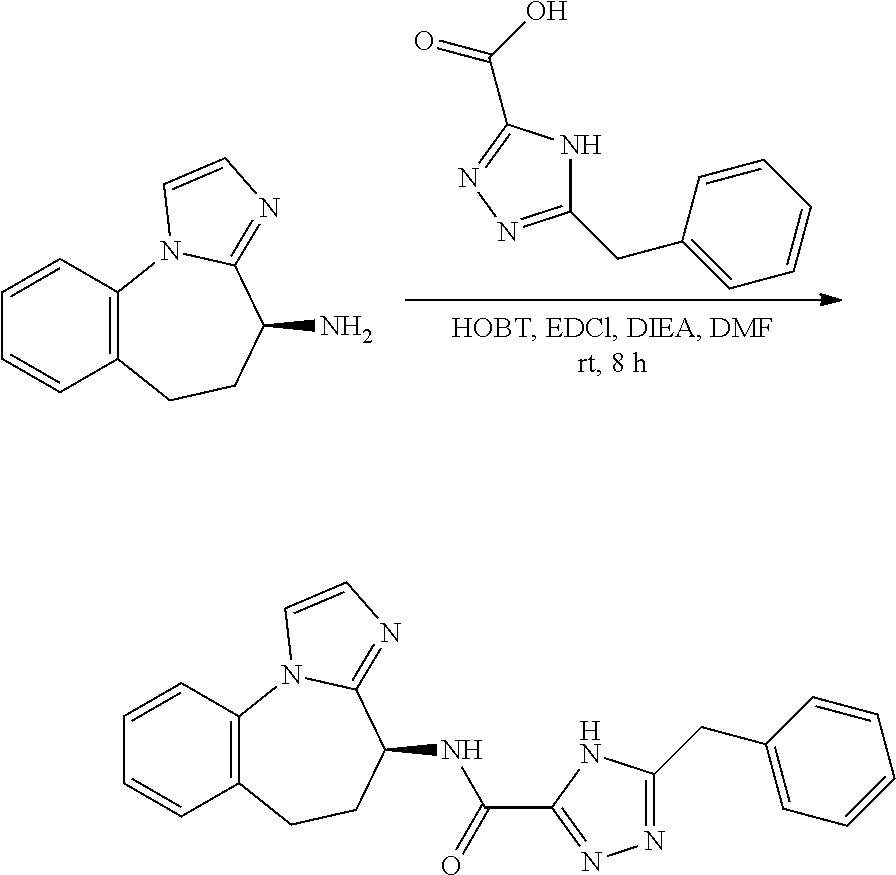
C1(CC2=CC=CC=C2)=NN=C(C(O)=O)N1.C1=CC2=C(C=C1)CCC(N)C1=NC=CN21.C1=CC2=C(C=C1)CCC(NC(C1=NN=C(CC3=CC=CC=C3)N1)=O)C1=NC=CN21
